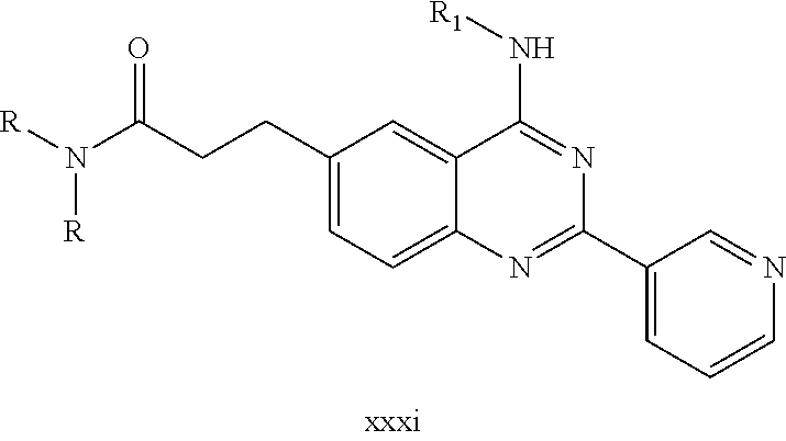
[R]N(C(CCC1=CC=C2C(=C1)C(N[R1])=NC(C1=CC=CN=C1)=N2)=O)[R]
